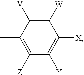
C1([Z])=C(C)C([V])=C([W])C([X])=C1[Y]
